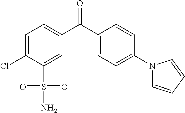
C1=C(Cl)C(S(=O)(=O)N)=CC(C(C2=CC=C(N3C=CC=C3)C=C2)=O)=C1
